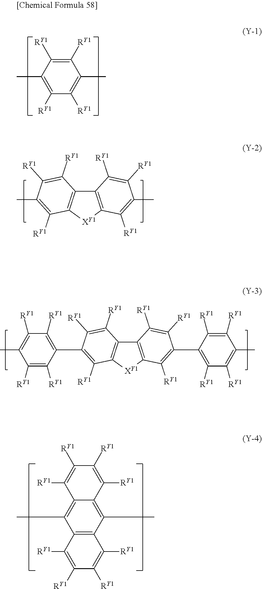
C1([RY1])=C([RY1])C(C)=C([RY1])C([RY1])=C1C.C12=C([XY1]C3=C1C([RY1])=C([RY1])C(C)=C3[RY1])C([RY1])=C(C)C([RY1])=C2[RY1].C12=C([XY1]C3=C1C([RY1])=C([RY1])C(C1=C([RY1])C([RY1])=C(C)C([RY1])=C1[RY1])=C3[RY1])C([RY1])=C(C1=C([RY1])C([RY1])=C(C)C([RY1])=C1[RY1])C([RY1])=C2[RY1].C1(C)=C2C(=C(C)C3=C1C([RY1])=C([RY1])C([RY1])=C3[RY1])C([RY1])=C([RY1])C([RY1])=C2[RY1]
